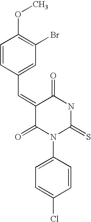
C1=CC(C=C2C(=O)N(C3=CC=C(Cl)C=C3)C(=S)NC2=O)=CC(Br)=C1OC
